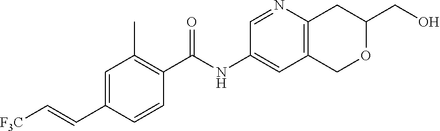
C1=CC(C(NC2=CC3=C(N=C2)CC(CO)OC3)=O)=C(C)C=C1C=C[F3C]
